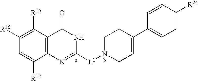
C1([R15])=C([R16])C=C([R17])C2=C1C(=O)NC([L1]N1CC=C(C3=CC=C([R24])C=C3)CC1)=N2
